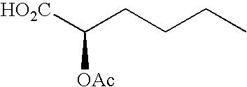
[HO2C]C(CCCC)[OAc]
